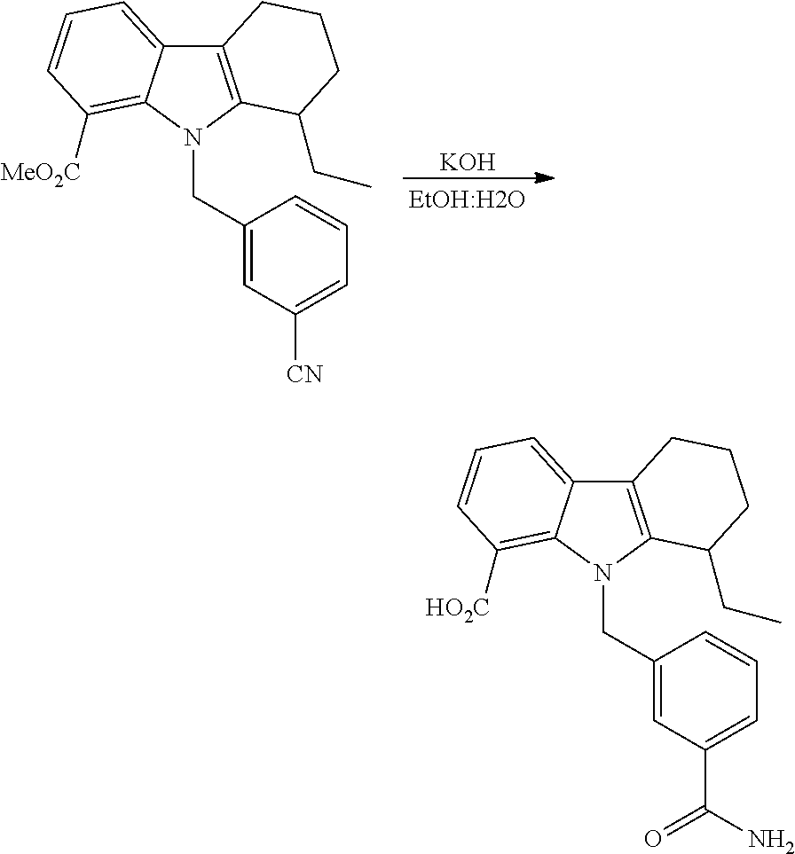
[KOH].C12=C(N(CC3=CC([CN])=CC=C3)C3=C([MeO2C])C=CC=C13)C(CC)CCC2.C12=C(N(CC3=CC(C(N)=O)=CC=C3)C3=C([HO2C])C=CC=C13)C(CC)CCC2
